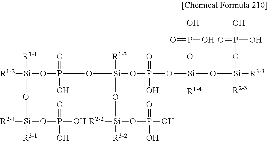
[R1-2][Si]([R1-1])(O[Si]([R2-1])([R3-1])OP(O)(O)=O)OP(=O)(O[Si]([R1-3])(OP(=O)(O)O[Si](O[Si]([R2-3])([R3-3])OP(O)(=O)O)([R1-4])OP(O)(=O)O)O[Si]([R2-2])([R3-2])OP(O)(O)=O)O
